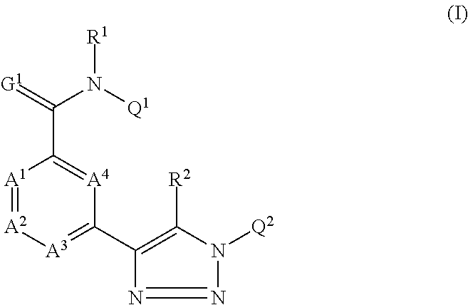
[A1]1=[A2][A3]=C(C2=C([R2])N([Q2])N=N2)[A4]=C1C(=[G1])N([Q1])[R1]
